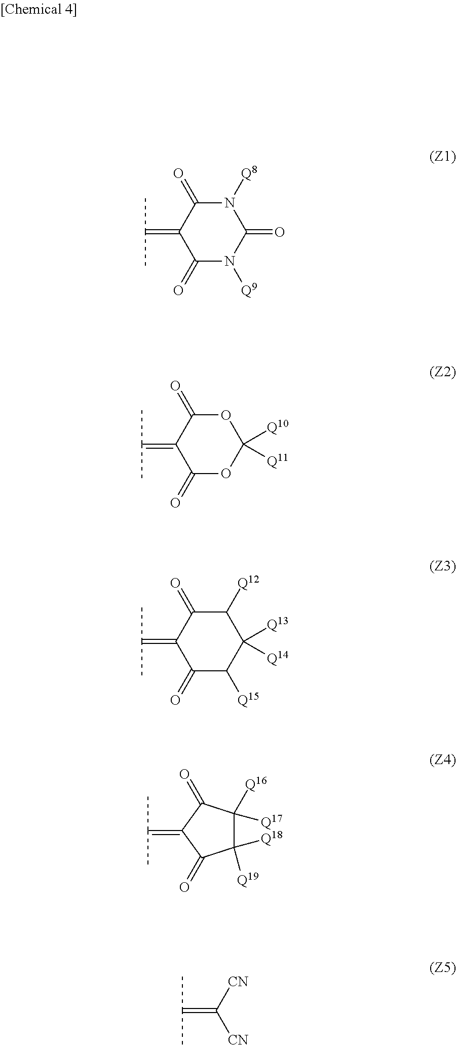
C1(=O)N([Q9])C(=O)N([Q8])C(=O)C1=C(C)C.C1(=O)OC([Q10])([Q11])OC(=O)C1=C(C)C.C1(=O)C([Q15])C([Q13])([Q14])C([Q12])C(=O)C1=C(C)C.C1([Q18])([Q19])C([Q16])([Q17])C(=O)C(=C(C)C)C1=O.C(=C([CN])[CN])(C)C
